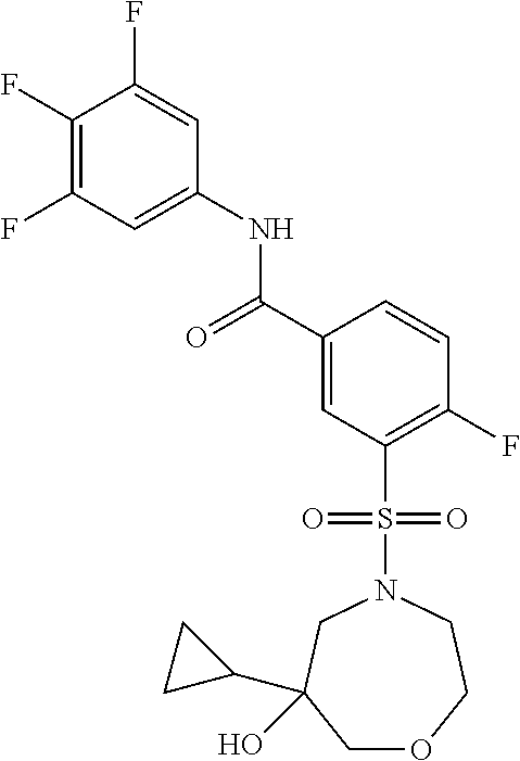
C1(F)=C(F)C=C(NC(C2=CC(S(N3CC(C4CC4)(O)COCC3)(=O)=O)=C(F)C=C2)=O)C=C1F
